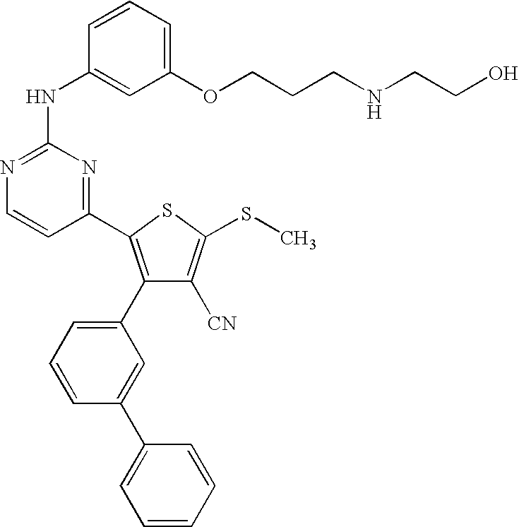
C1=CC(NC2=NC=CC(C3=C(C4=CC=CC(C5=CC=CC=C5)=C4)C([CN])=C(SC)S3)=N2)=CC(OCCCNCCO)=C1
